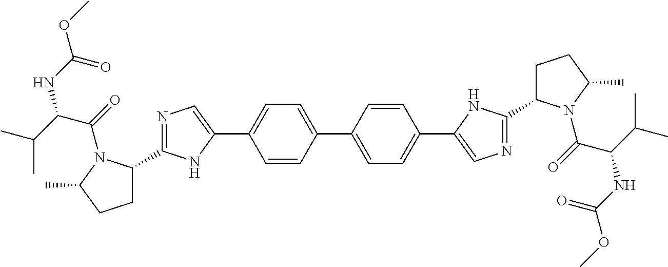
C1(C2CCC(C)N2C(=O)C(C(C)C)NC(OC)=O)=NC=C(C2=CC=C(C3=CC=C(C4=CN=C(C5CCC(C)N5C(=O)C(C(C)C)NC(OC)=O)N4)C=C3)C=C2)N1
